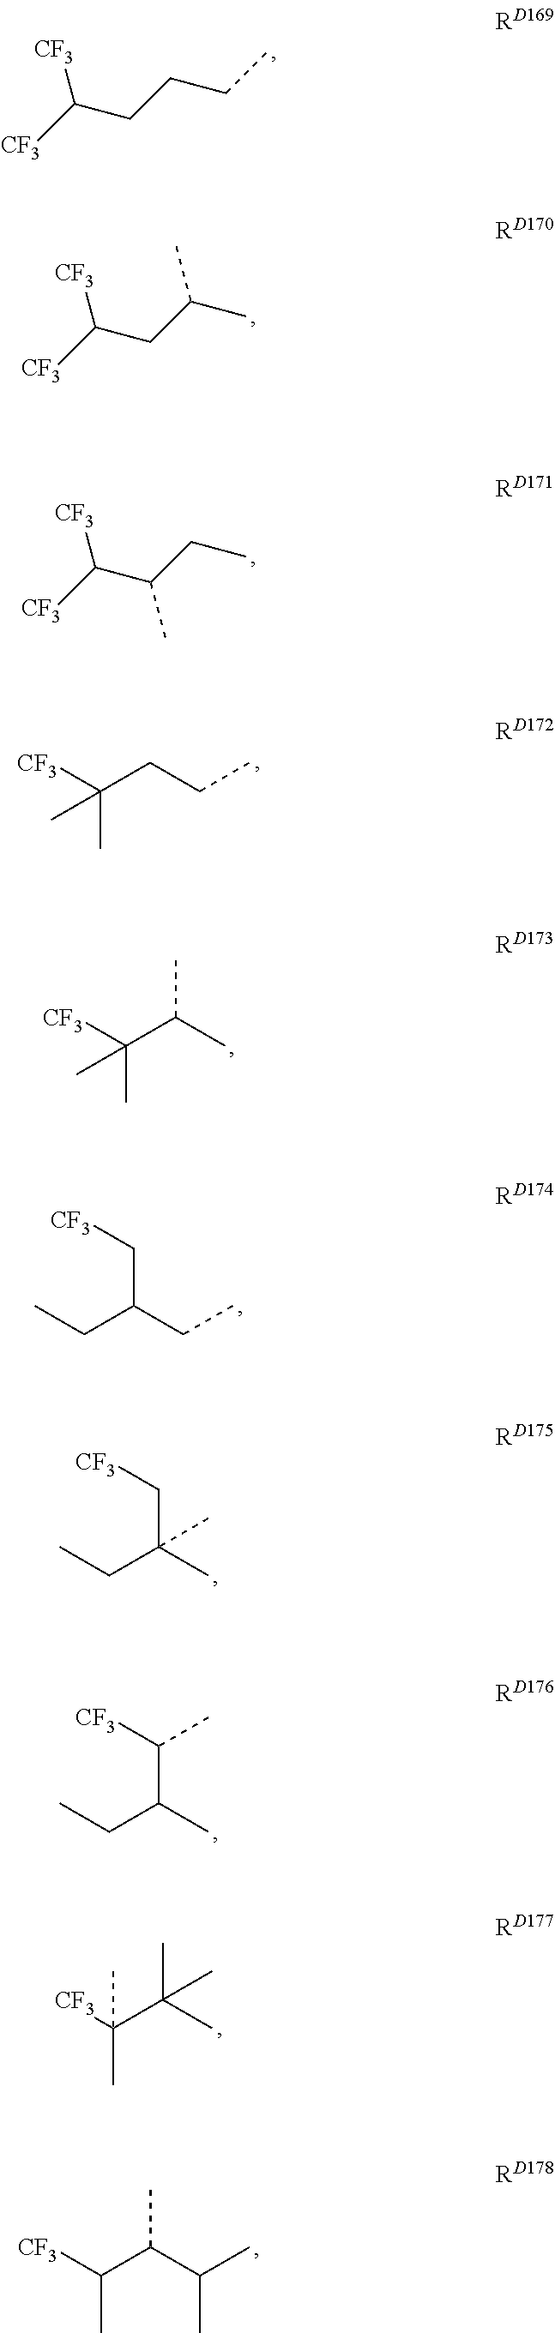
CCCCC([CF3])[CF3].CC(CC([CF3])[CF3])C.CCC(C([CF3])[CF3])C.[CF3]C(CCC)(C)C.[CF3]C(C(C)C)(C)C.CCC(CC)C[CF3].CCC(C)(C[CF3])C.CCC(C)C([CF3])C.[CF3]C(C(C)(C)C)(C)C.[CF3]C(C(C(C)C)C)C
